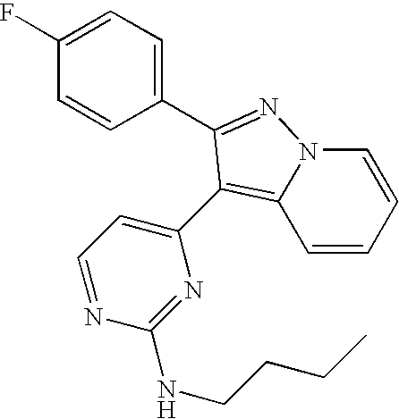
C1=CC=CN2C1=C(C1=CC=NC(NCCCC)=N1)C(C1=CC=C(F)C=C1)=N2
